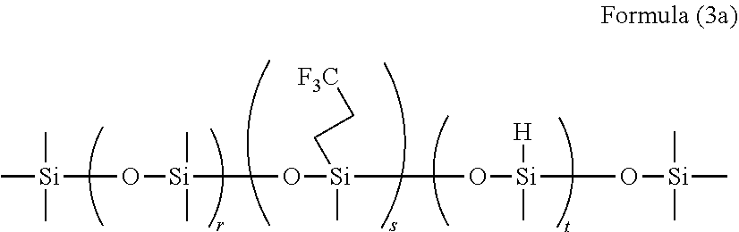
C[Si](O[Si](C)(C)O[Si](C)(CC[F3C])O[Si]([H])(C)O[Si](C)(C)C)(C)C
